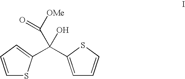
C1=C(C(C2=CC=CS2)(C([OMe])=O)O)SC=C1
